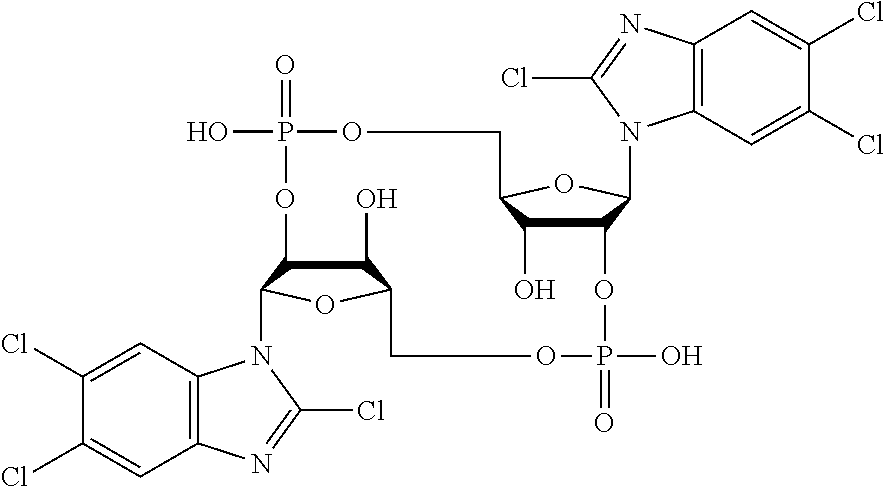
C1(O)C2C(N3C4=C(C=C(Cl)C(Cl)=C4)N=C3Cl)OC1COP(=O)(O)OC1C(O)C(OC1N1C3=C(C=C(Cl)C(Cl)=C3)N=C1Cl)COP(=O)(O)O2
